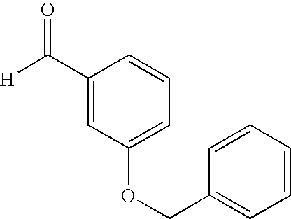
[H]C(=O)C1=CC(OCC2=CC=CC=C2)=CC=C1
